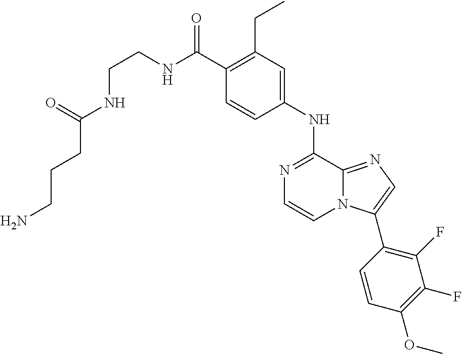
C1(C(NCCNC(CCCN)=O)=O)=C(CC)C=C(NC2=NC=CN3C2=NC=C3C2=C(F)C(F)=C(OC)C=C2)C=C1
